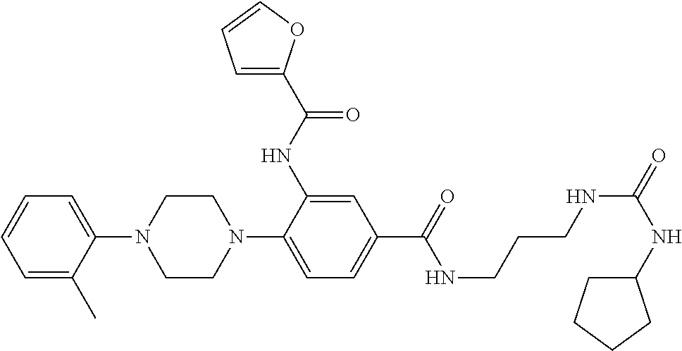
C1=CC=C(C)C(N2CCN(C3=CC=C(C(=O)NCCCNC(=O)NC4CCCC4)C=C3NC(C3=CC=CO3)=O)CC2)=C1
